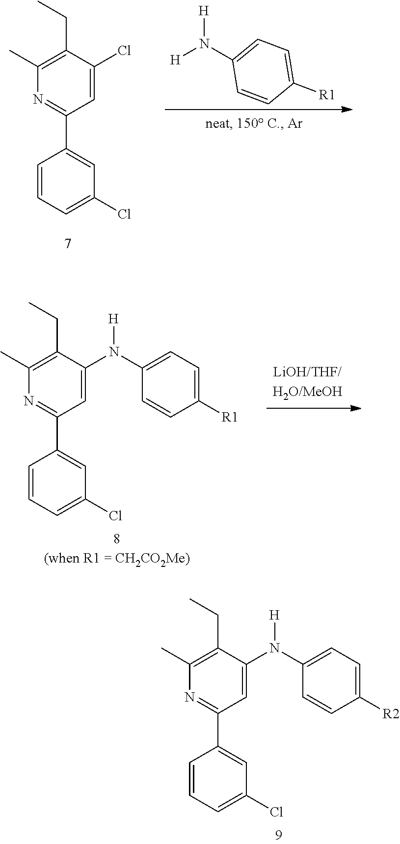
C1(CC)=C(C)N=C(C2=CC(Cl)=CC=C2)C=C1Cl.C1(N([H])[H])=CC=C([R1])C=C1.C1(CC)=C(C)N=C(C2=CC(Cl)=CC=C2)C=C1N(C1=CC=C([R1])C=C1)[H].C1(CC)=C(C)N=C(C2=CC(Cl)=CC=C2)C=C1N(C1=CC=C([R2])C=C1)[H]
